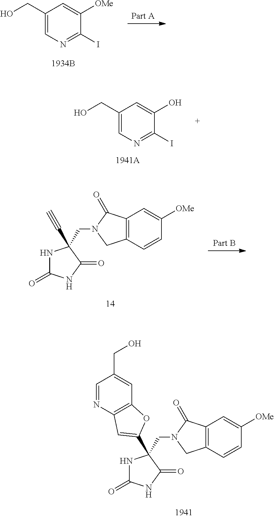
C1(CO)=CN=C(I)C([OMe])=C1.N1C(=O)NC(=O)C1(CN1CC2=C(C1=O)C=C([OMe])C=C2)C1=CC2=C(C=C(CO)C=N2)O1.C1(CO)=CN=C(I)C(O)=C1.N1C(=O)NC(=O)C1(CN1CC2=C(C1=O)C=C([OMe])C=C2)C#C
